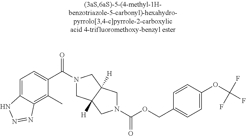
C12=CC=C(C(N3CC4([H])C([H])(C3)CN(C(OCC3=CC=C(OC(F)(F)F)C=C3)=O)C4)=O)C(C)=C1N=NN2
